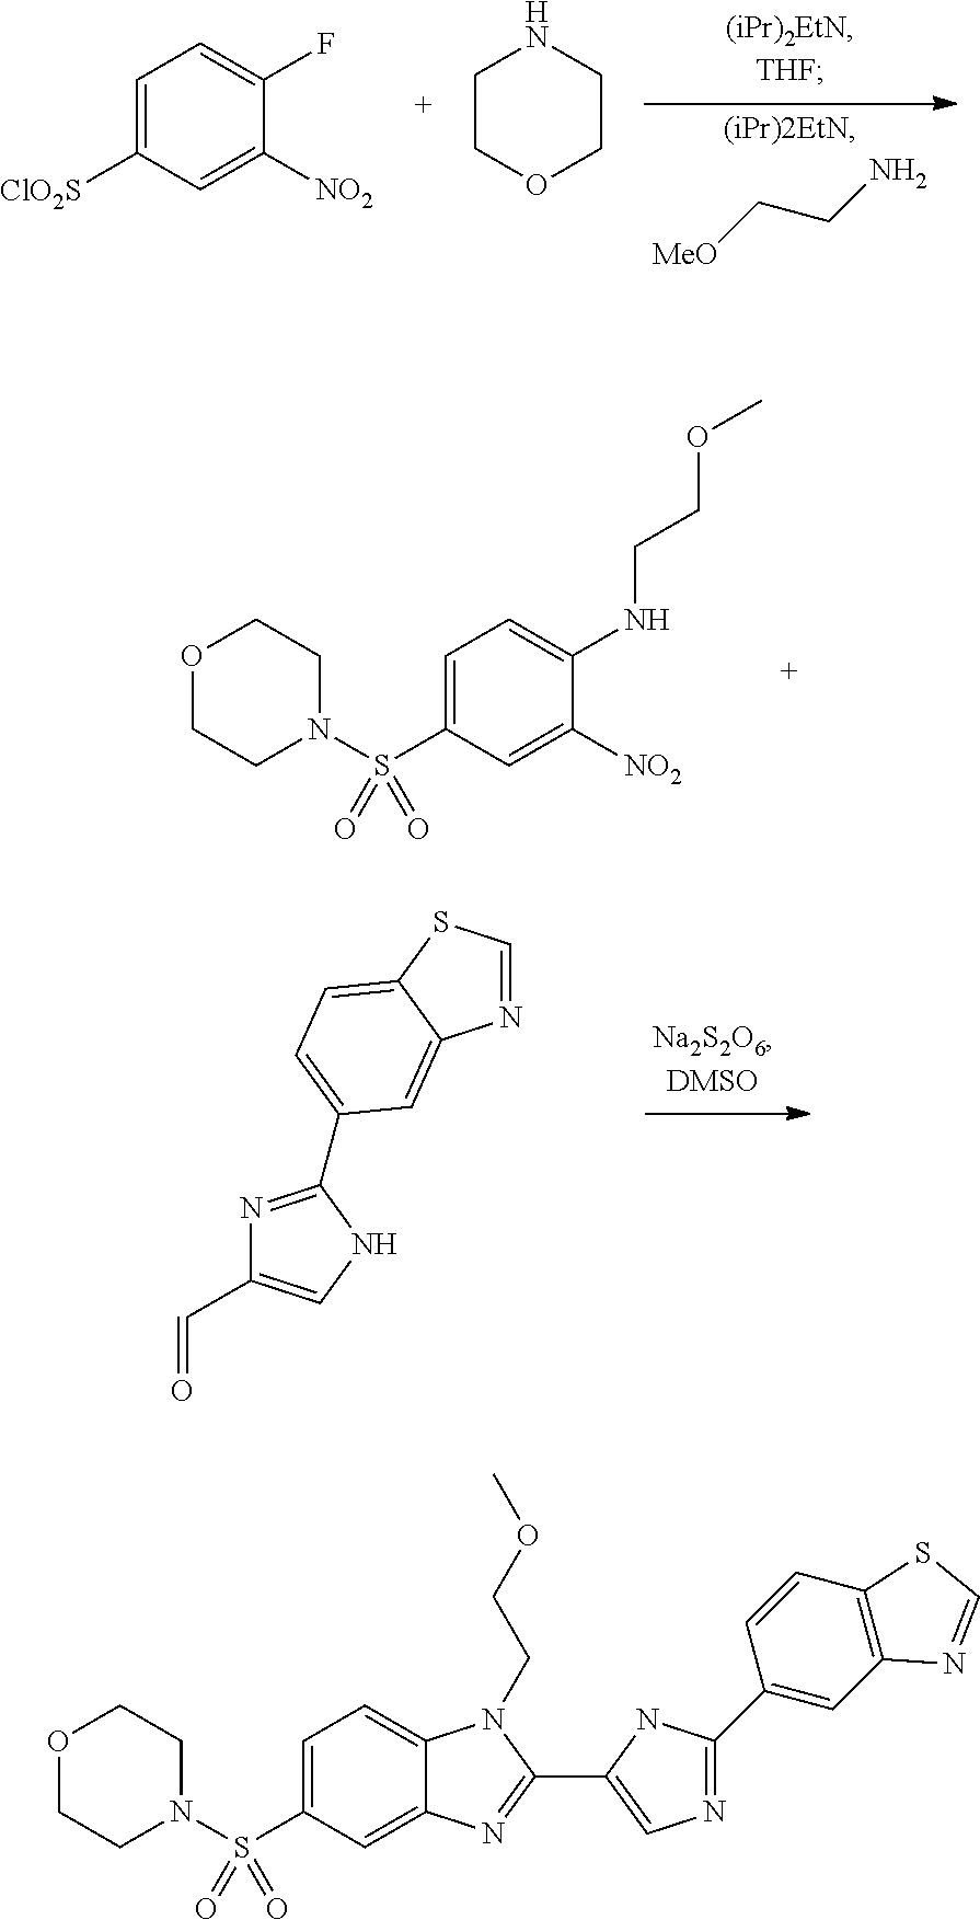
C(C[MeO])N.C1=C([ClO2S])C=C([NO2])C(F)=C1.C1COCCN1.C1(NCCOC)=CC=C(S(N2CCOCC2)(=O)=O)C=C1[NO2].N1=C(C2=CC=C3SC=NC3=C2)NC=C1C=O.N1=C(C2=CC3=C(C=C2)SC=N3)NC(C2=NC3=CC(S(N4CCOCC4)(=O)=O)=CC=C3N2CCOC)=C1
